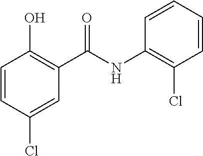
C1=CC(Cl)=CC(C(NC2=C(Cl)C=CC=C2)=O)=C1O
